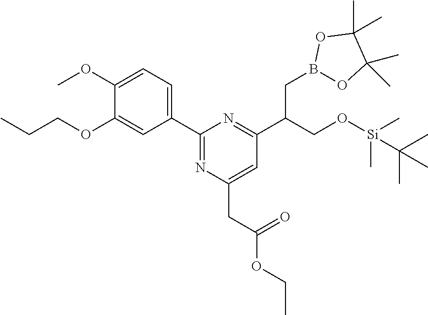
C1(OC)=CC=C(C2=NC(CC(OCC)=O)=CC(C(CO[Si](C)(C)C(C)(C)C)CB3OC(C)(C)C(C)(C)O3)=N2)C=C1OCCC
